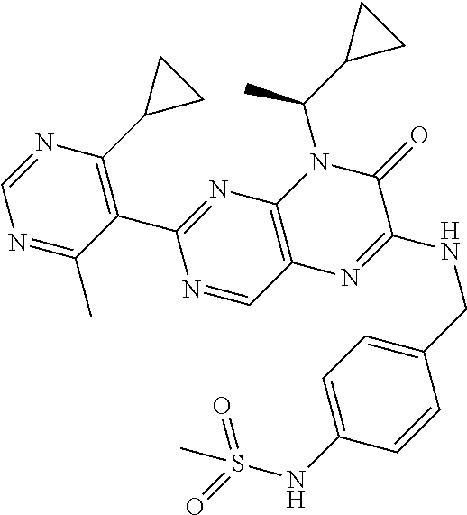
N1=C(C)C(C2=NC3=C(C=N2)N=C(NCC2=CC=C(NS(=O)(=O)C)C=C2)C(=O)N3C(C2CC2)C)=C(C2CC2)N=C1
